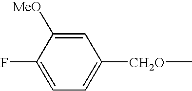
C1=C([MeO])C(F)=CC=C1[CH2O]C
